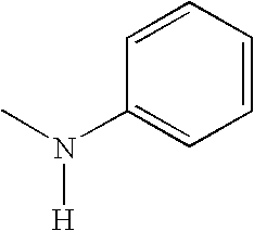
[H]N(C)C1=CC=CC=C1
